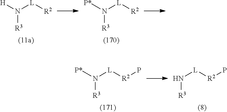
[P*]N([L][R2]P)[R3].N([L][R2]P)[R3].[H]N([L][R2])[R3].[P*]N([L][R2])[R3]
